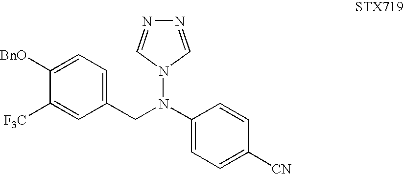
C1=C([CN])C=CC(N(CC2=CC=C([BnO])C([F3C])=C2)N2C=NN=C2)=C1
